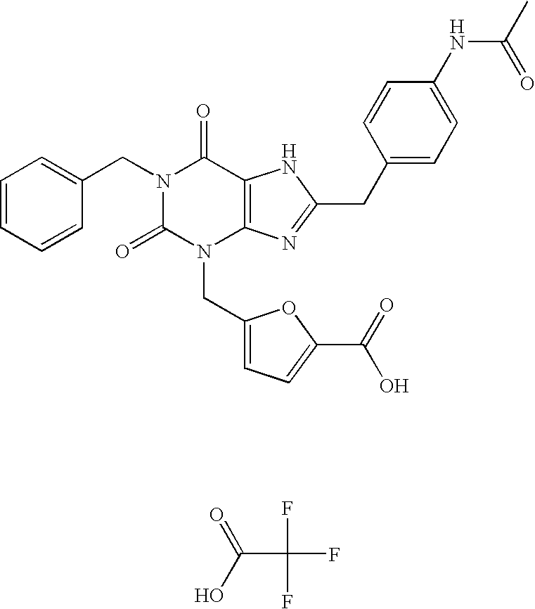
N1(CC2=CC=CC=C2)C(=O)N(CC2=CC=C(C(=O)O)O2)C2=C(C1=O)NC(CC1=CC=C(NC(=O)C)C=C1)=N2.C(C(F)(F)F)(O)=O
